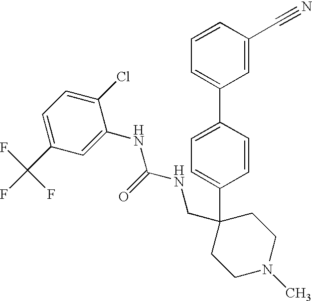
C1=CC(C2=CC=CC(C#N)=C2)=CC=C1C1(CNC(NC2=CC(C(F)(F)F)=CC=C2Cl)=O)CCN(C)CC1
